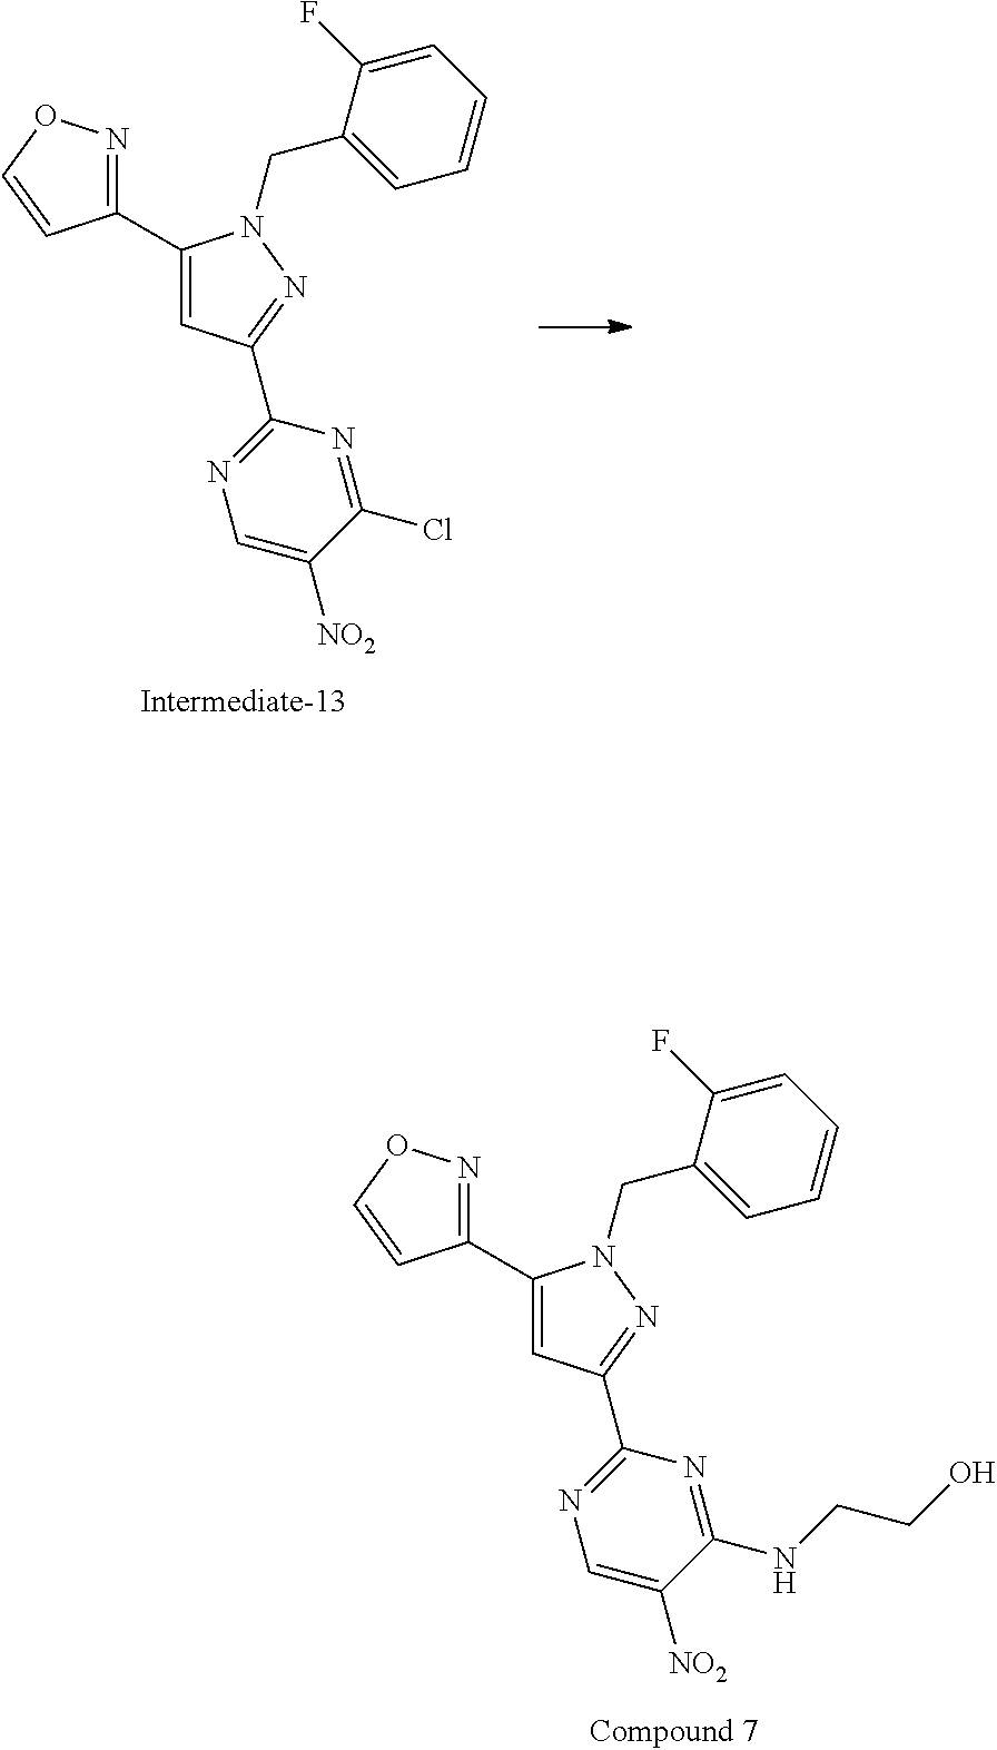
C1(C2=CC(C3=NC=C([NO2])C(Cl)=N3)=NN2CC2=CC=CC=C2F)=NOC=C1.C1(C2=CC(C3=NC=C([NO2])C(NCCO)=N3)=NN2CC2=CC=CC=C2F)=NOC=C1
